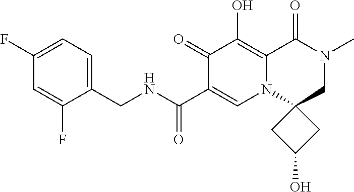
C1(F)=CC=C(CNC(C2=CN3C4(CN(C)C(=O)C3=C(O)C2=O)CC(O)C4)=O)C(F)=C1
